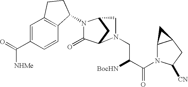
C1=C(C(=O)[NHMe])C=CC2=C1CCC2N1C(=O)C2CC1CN2CC([BocHN])C(=O)N1C2C(CC1[CN])C2
